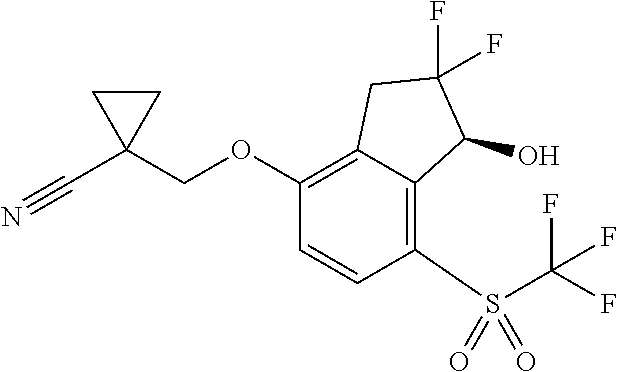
C1(OCC2(C#N)CC2)=C2C(=C(S(=O)(=O)C(F)(F)F)C=C1)C(O)C(F)(F)C2
